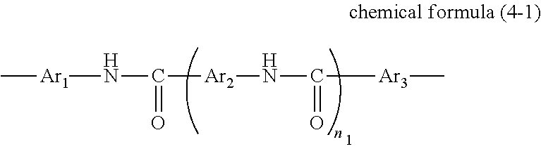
[Ar1](NC([Ar2]NC([Ar3]C)=O)=O)C
